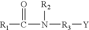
[R1]C(=O)N([R2])[R3][Y]
